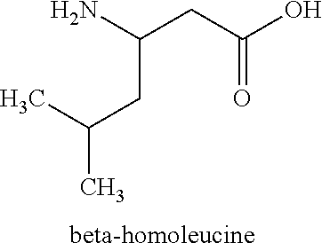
C(CC(C)C)(N)CC(O)=O
